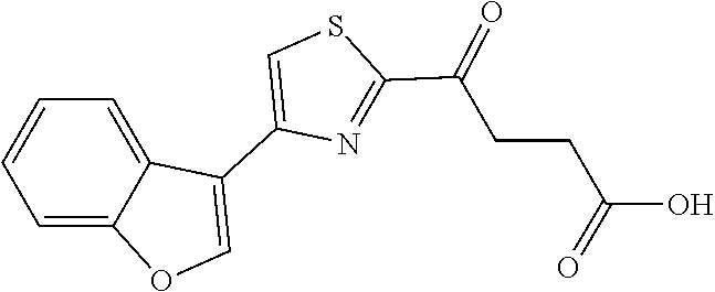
C1(C(=O)CCC(=O)O)=NC(C2=COC3=CC=CC=C32)=CS1
